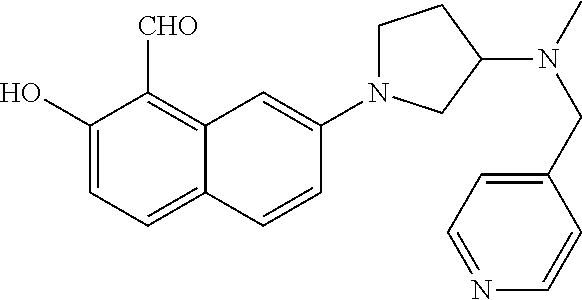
C1(O)=CC=C2C(=C1[CHO])C=C(N1CCC(N(C)CC3=CC=NC=C3)C1)C=C2
